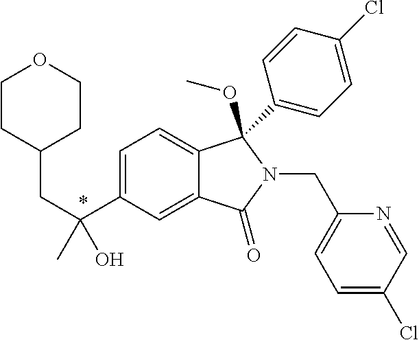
C1=C(C(CC2CCOCC2)(O)C)C=C2C(=C1)C(C1=CC=C(Cl)C=C1)(OC)N(CC1=CC=C(Cl)C=N1)C2=O
